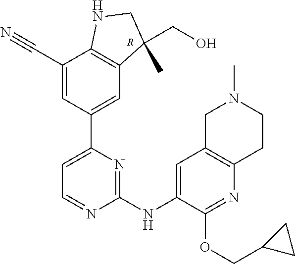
C1=NC(NC2=CC3=C(N=C2OCC2CC2)CCN(C)C3)=NC(C2=CC3=C(C(C#N)=C2)NCC3(CO)C)=C1.[R]
